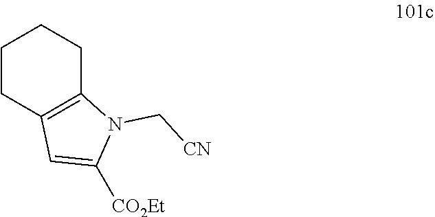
C1CC2=C(CC1)N(C[CN])C([CO2Et])=C2
